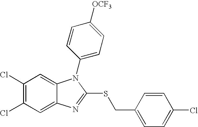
C1(Cl)=C(Cl)C=C2C(=C1)N(C1=CC=C([OCF3])C=C1)C(SCC1=CC=C(Cl)C=C1)=N2
